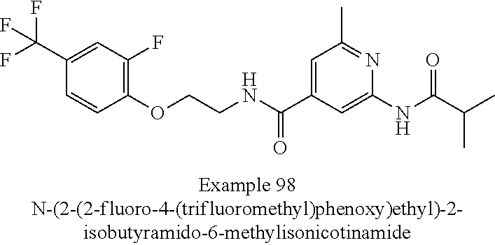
C1(C(F)(F)F)=CC(F)=C(OCCNC(C2=CC(C)=NC(NC(=O)C(C)C)=C2)=O)C=C1
